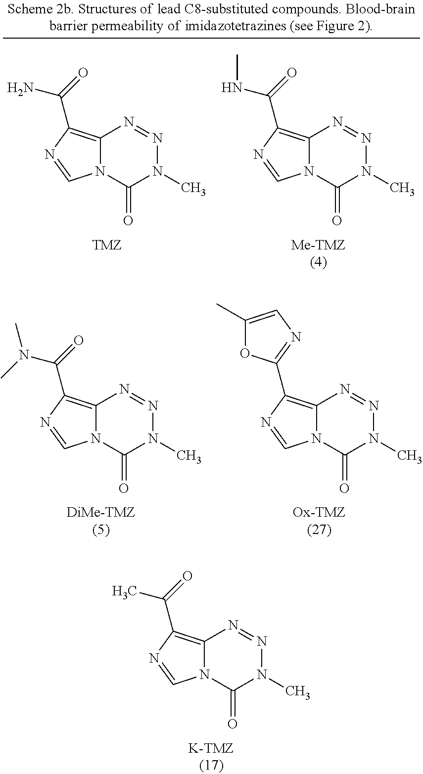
N12C(=C(C(=O)N(C)C)N=C1)N=NN(C)C2=O.N12C(=C(C3=NC=C(C)O3)N=C1)N=NN(C)C2=O.N12C(=C(C(=O)C)N=C1)N=NN(C)C2=O.N12C(=C(C(=O)N)N=C1)N=NN(C)C2=O.N12C(=C(C(=O)NC)N=C1)N=NN(C)C2=O
